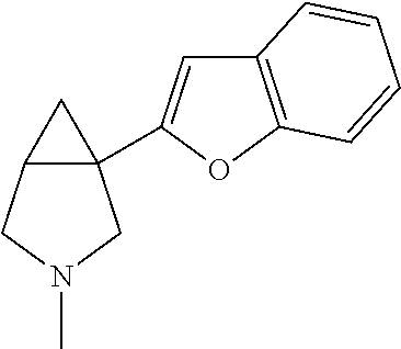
C12(C3=CC4=C(O3)C=CC=C4)C(CN(C)C1)C2
